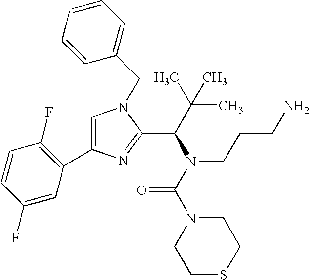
C1(C2=CN(CC3=CC=CC=C3)C(C(C(C)(C)C)N(C(N3CCSCC3)=O)CCCN)=N2)=C(F)C=CC(F)=C1
